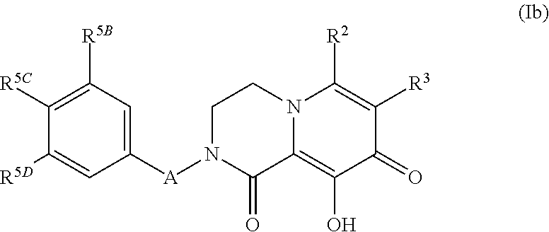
C1N([A]C2=CC([R5B])=C([R5C])C([R5D])=C2)C(=O)C2=C(O)C(=O)C([R3])=C([R2])N2C1
